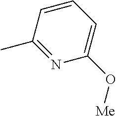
C1(C)=NC(O[Me])=CC=C1
